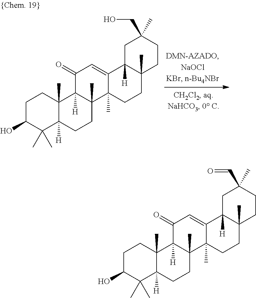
C1C(O)C(C)(C)C2([H])C(C)(C1)C1([H])C(C)(CC2)C2(C)C(=CC1=O)C1([H])C(C)(CC2)CCC(C)(CO)C1.C1C(O)C(C)(C)C2([H])C(C)(C1)C1([H])C(C)(CC2)C2(C)C(=CC1=O)C1([H])C(C)(CC2)CCC(C)(C=O)C1
